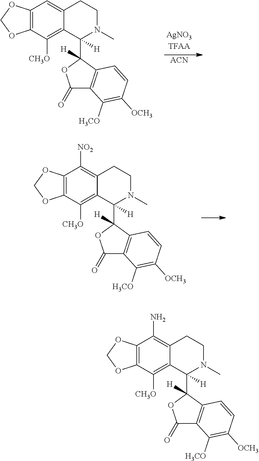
C12=C(C([CH3O])=C3C(=C1N)CCN(C)C3(C1([H])OC(=O)C3=C1C=CC([OCH3])=C3[H3CO])[H])OCO2.C12=C(C([CH3O])=C3C(=C1)CCN(C)C3(C1([H])OC(=O)C3=C1C=CC([OCH3])=C3[H3CO])[H])OCO2.[ACN].C12=C(C([CH3O])=C3C(=C1[NO2])CCN(C)C3(C1([H])OC(=O)C3=C1C=CC([OCH3])=C3[H3CO])[H])OCO2
